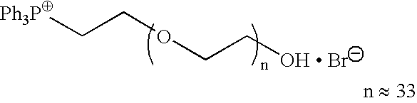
[Ph3P]CCOCC[OH  Br]
